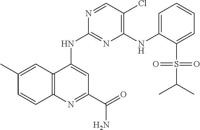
C12=C(N=C(C(=O)N)C=C1NC1=NC(NC3=CC=CC=C3S(C(C)C)(=O)=O)=C(Cl)C=N1)C=CC(C)=C2
